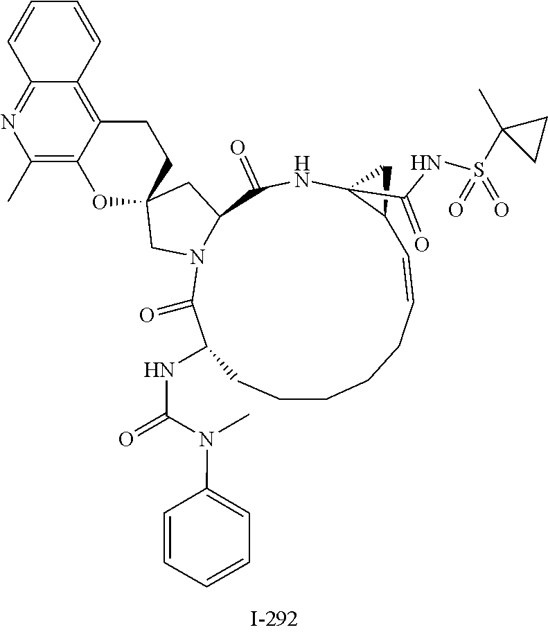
C1CCCC=CC2C(C(NS(C3(C)CC3)(=O)=O)=O)(NC(=O)C3N(C(=O)C(NC(=O)N(C4=CC=CC=C4)C)C1)CC1(C3)CCC3=C4C(=NC(C)=C3O1)C=CC=C4)C2
